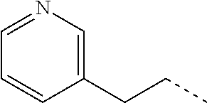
C1=NC=C(CCC)C=C1
